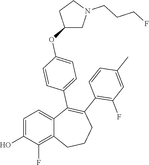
C1=C(O)C(F)=C2C(=C1)C(C1=CC=C(OC3CN(CCCF)CC3)C=C1)=C(C1=C(F)C=C(C)C=C1)CCC2
